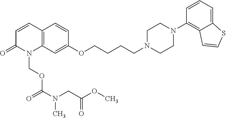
N1(CCCCOC2=CC3=C(C=C2)C=CC(=O)N3COC(=O)N(CC(=O)OC)C)CCN(C2=C3C(=CC=C2)SC=C3)CC1
